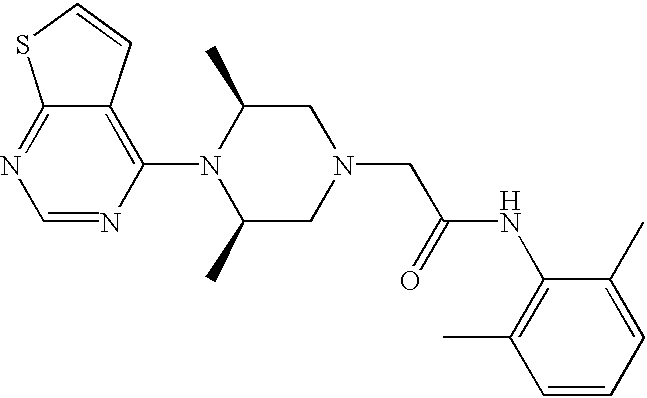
C12=NC=NC(N3C(C)CN(CC(NC4=C(C)C=CC=C4C)=O)CC3C)=C1C=CS2
